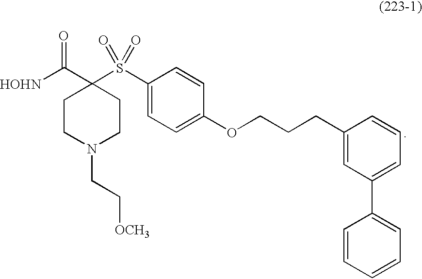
[HOHN]C(C1(S(C2=CC=C(OCCCC3=CC(C4=CC=CC=C4)=CC=C3)C=C2)(=O)=O)CCN(CC[OCH3])CC1)=O
